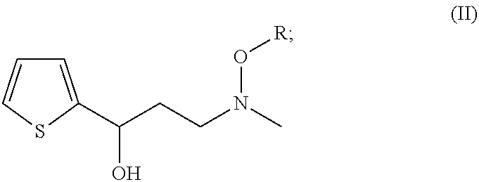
C1=C(C(CCN(C)O[R])O)SC=C1
